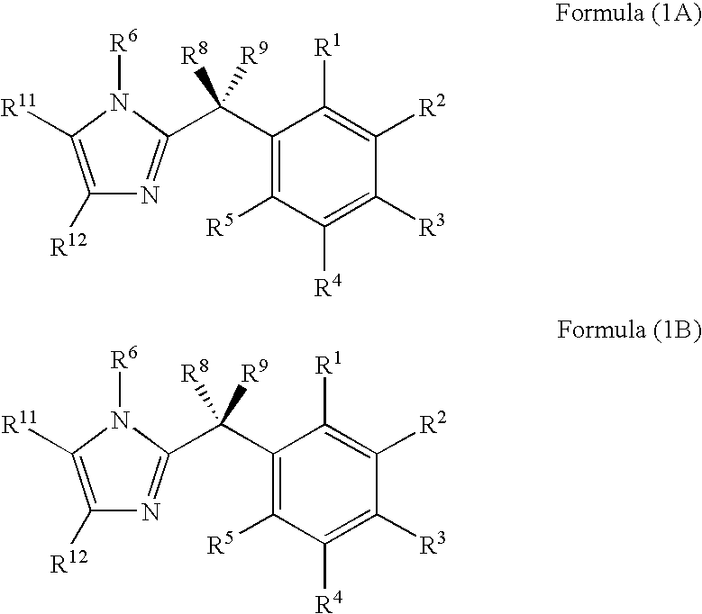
C1(C([R8])([R9])C2=NC([R12])=C([R11])N2[R6])=C([R5])C([R4])=C([R3])C([R2])=C1[R1].C1(C([R8])([R9])C2=NC([R12])=C([R11])N2[R6])=C([R5])C([R4])=C([R3])C([R2])=C1[R1]
